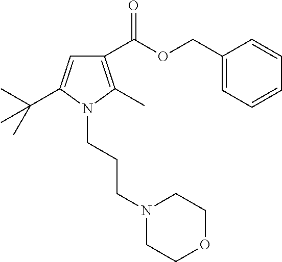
C1(C(OCC2=CC=CC=C2)=O)=C(C)N(CCCN2CCOCC2)C(C(C)(C)C)=C1
